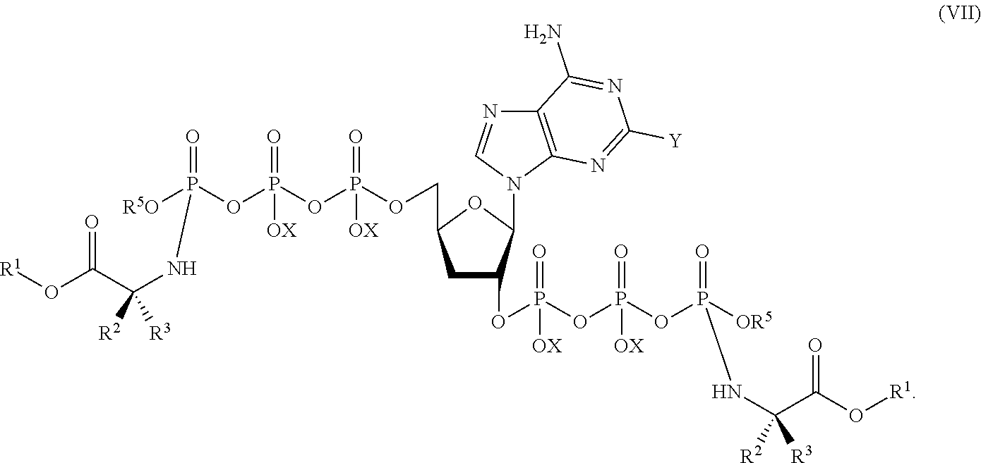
O=P([R5O])(OP(OP(OCC1CC(OP(OP(OP([OR5])(=O)NC(C(=O)O[R1])([R2])[R3])(=O)[OX])(=O)[OX])C(N2C3=C(N=C2)C(N)=NC([Y])=N3)O1)(=O)[OX])(=O)[OX])NC(C(O[R1])=O)([R2])[R3]
